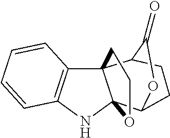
C12=C(NC34OCCC13C1CCC4OC1=O)C=CC=C2
